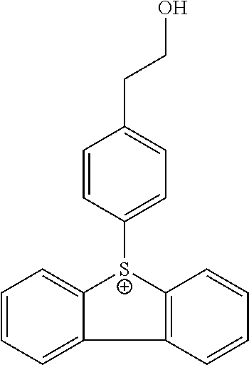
C12=C([S+](C3=CC=C(CCO)C=C3)C3=CC=CC=C13)C=CC=C2
